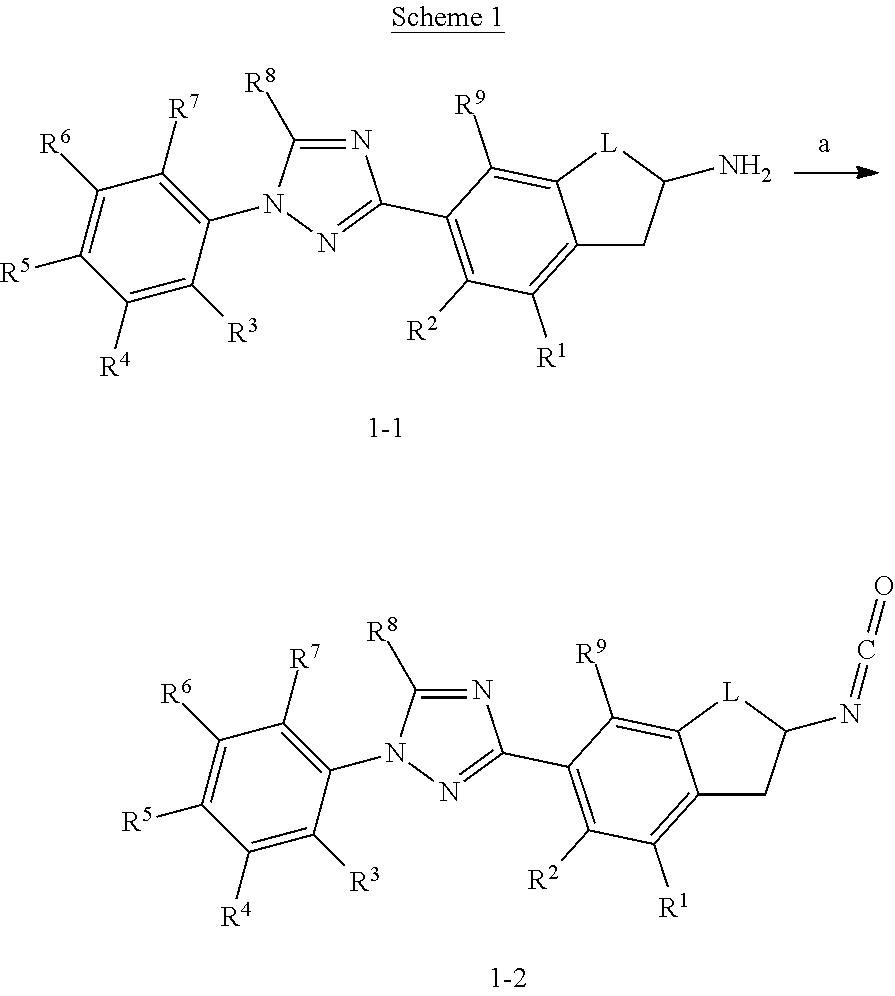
N1=C([R8])N(C2=C([R7])C([R6])=C([R5])C([R4])=C2[R3])N=C1C1=C([R2])C([R1])=C2CC(N=C=O)[L]C2=C1[R9].N1=C([R8])N(C2=C([R7])C([R6])=C([R5])C([R4])=C2[R3])N=C1C1=C([R2])C([R1])=C2CC(N)[L]C2=C1[R9]
